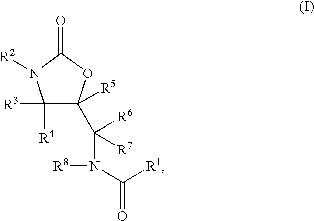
C1([R3])([R4])C([R5])(C(N([R8])C([R1])=O)([R6])[R7])OC(=O)N1[R2]
